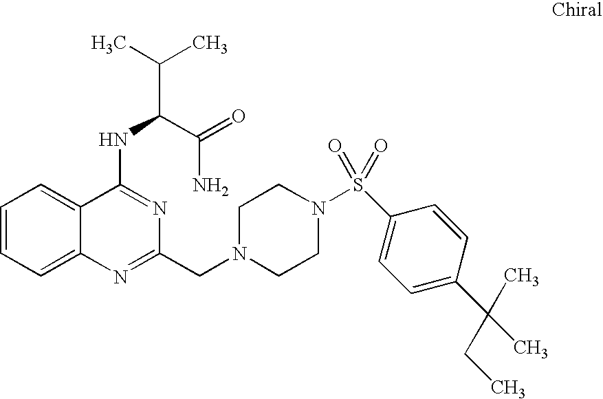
C1=CC=C2C(=C1)C(NC(C(C)C)C(=O)N)=NC(CN1CCN(S(C3=CC=C(C(C)(C)CC)C=C3)(=O)=O)CC1)=N2
